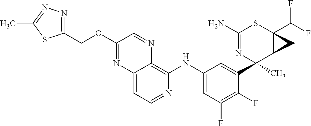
C1(N)=NC(C)(C2=CC(NC3=C4C(=CC=N3)N=C(OCC3=NN=C(C)S3)C=N4)=CC(F)=C2F)C2C(C(F)F)(S1)C2
